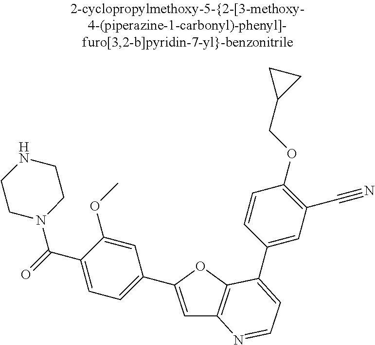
C1=C(C2=CC=C(C(=O)N3CCNCC3)C(OC)=C2)OC2=C1N=CC=C2C1=CC(C#N)=C(OCC2CC2)C=C1
